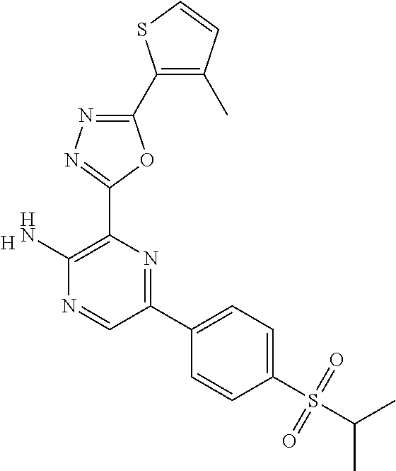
[H].C1(N)=C(C2=NN=C(C3=C(C)C=CS3)O2)N=C(C2=CC=C(S(C(C)C)(=O)=O)C=C2)C=N1
